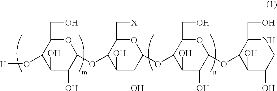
O1C(CO)C(O[H])C(O)C(O)C1OC1C(C[X])OC(OC2C(CO)OC(OC3C(CO)NCC(O)C3O)C(O)C2O)C(O)C1O
